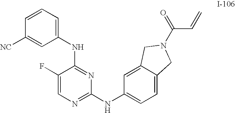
C1(NC2=CC=C3C(=C2)CN(C(=O)C=C)C3)=NC=C(F)C(NC2=CC=CC([NC])=C2)=N1
